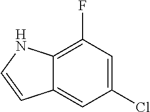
C12=CC(Cl)=CC(F)=C1NC=C2
